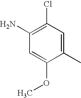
C1(C)=CC(Cl)=C(N)C=C1OC
